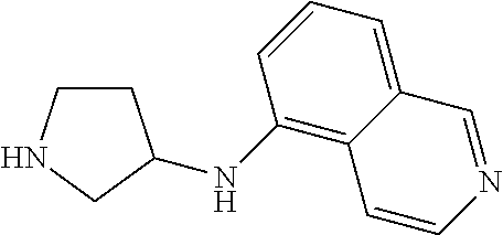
N(C1CCNC1)C1=C2C(=CC=C1)C=NC=C2
